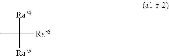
[Ra4]C([Ra5])([Ra6])C
